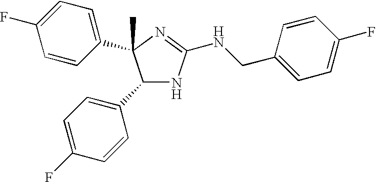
C1(C2=CC=C(F)C=C2)NC(NCC2=CC=C(F)C=C2)=NC1(C1=CC=C(F)C=C1)C
